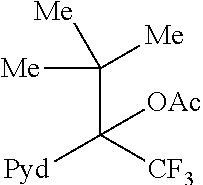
C(C([CF3])([Pyd])[OAc])([Me])([Me])[Me]
